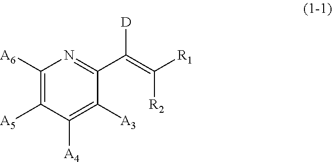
C1([A6])=C([A5])C([A4])=C([A3])C(C(=C([R1])[R2])[D])=N1
